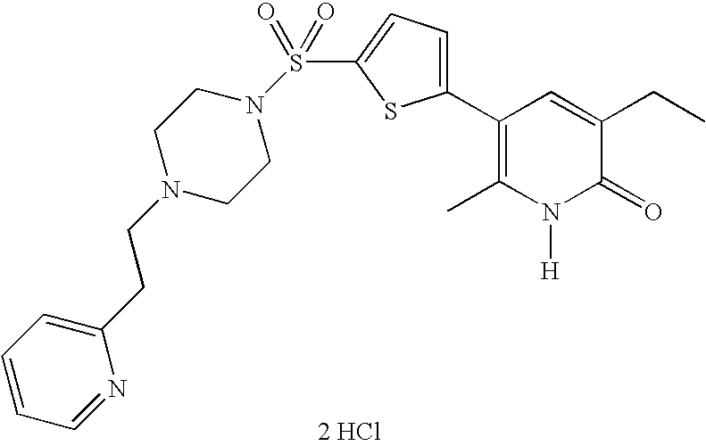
[2 HCl].C1(C2=CC=C(S(=O)(=O)N3CCN(CCC4=CC=CC=N4)CC3)S2)=C(C)N([H])C(=O)C(CC)=C1
